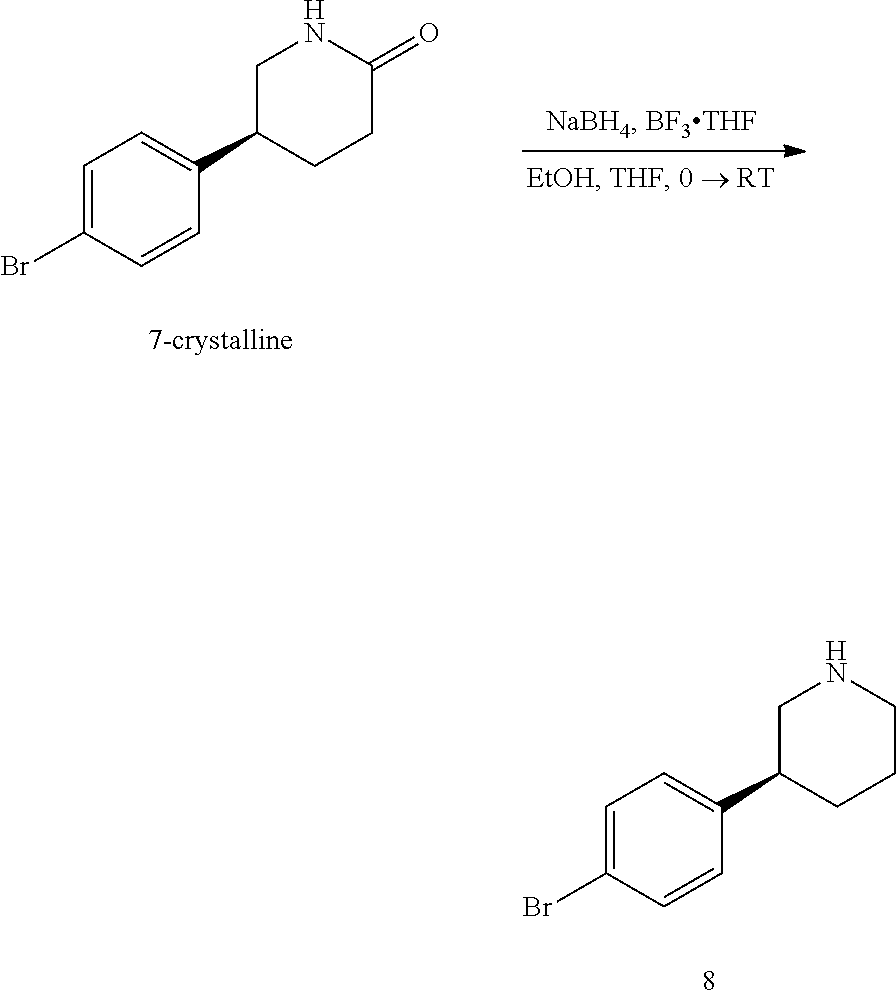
C1=CC(Br)=CC=C1C1CCC(=O)NC1.C1=CC(Br)=CC=C1C1CCCNC1
